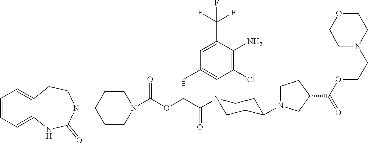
C1=CC=C2C(=C1)CCN(C1CCN(C(OC(C(N3CCC(N4CCC(C(OCCN5CCOCC5)=O)C4)CC3)=O)CC3=CC(Cl)=C(N)C(C(F)(F)F)=C3)=O)CC1)C(=O)N2
